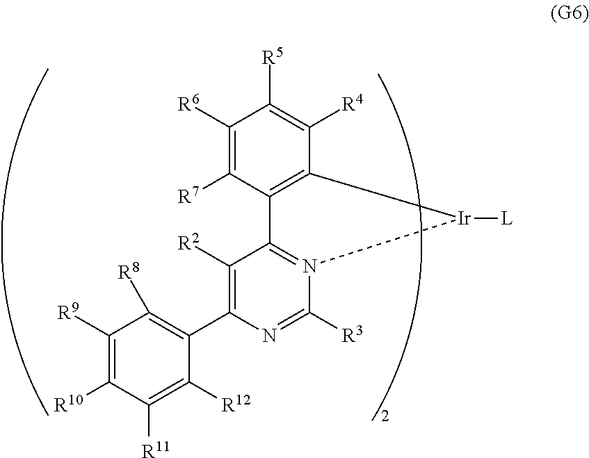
C1([R9])=C([R10])C([R11])=C([R12])C(C2=C([R2])C3=N(C([R3])=N2)[Ir]([L])C2=C3C([R7])=C([R6])C([R5])=C2[R4])=C1[R8]
